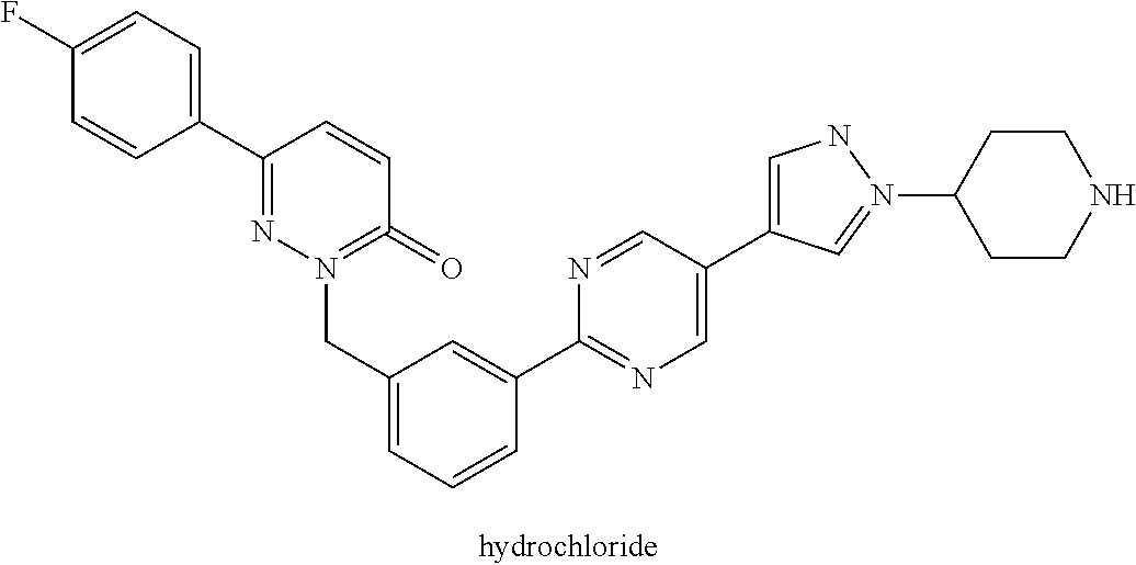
C1(C2=NN(CC3=CC=CC(C4=NC=C(C5=CNN(C6CCNCC6)=C5)C=N4)=C3)=C(=O)C=C2)=CC=C(F)C=C1
